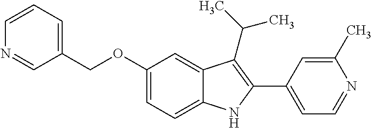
C(OC1=CC=C2C(=C1)C(C(C)C)=C(C1=CC=NC(C)=C1)N2)C1=CC=CN=C1
